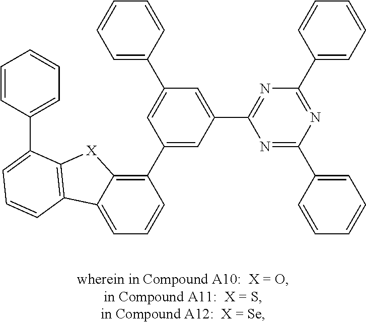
C1=C2C(=C(C3=CC(C4=NC(C5=CC=CC=C5)=NC(C5=CC=CC=C5)=N4)=CC(C4=CC=CC=C4)=C3)C=C1)[X]C1=C2C=CC=C1C1=CC=CC=C1
